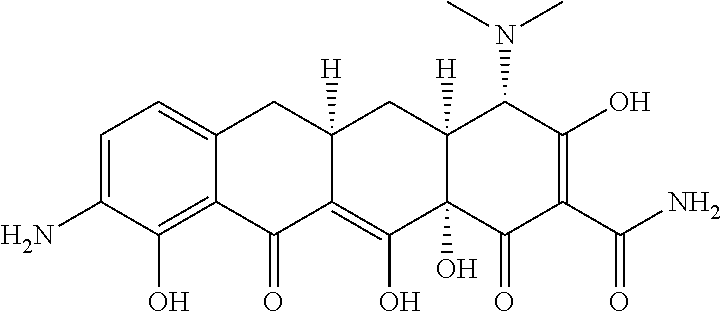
C1=C2C(=C(O)C(N)=C1)C(=O)C1=C(O)C3(O)C([H])(CC1([H])C2)C(N(C)C)C(O)=C(C(N)=O)C3=O
